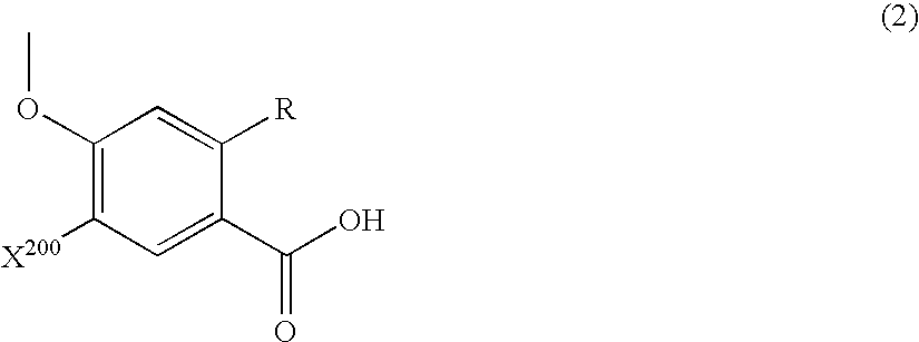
C1(OC)=C([X200])C=C(C(O)=O)C([R])=C1
